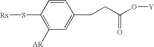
C1=CC(S[Rx])=C([AR])C=C1CCC(O[Y])=O
